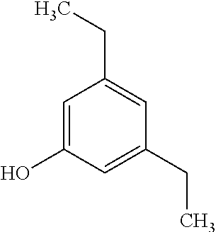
C1=C(O)C=C(CC)C=C1CC
